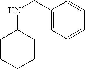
C1(CNC2CCCCC2)=CC=CC=C1
